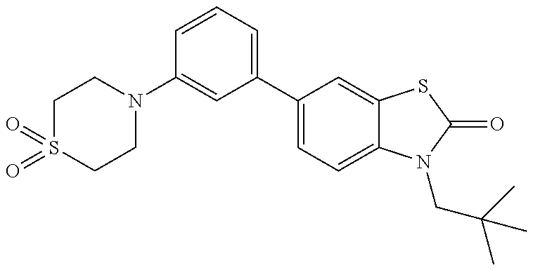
C1(N2CCS(=O)(=O)CC2)=CC(C2=CC=C3C(=C2)SC(=O)N3CC(C)(C)C)=CC=C1
